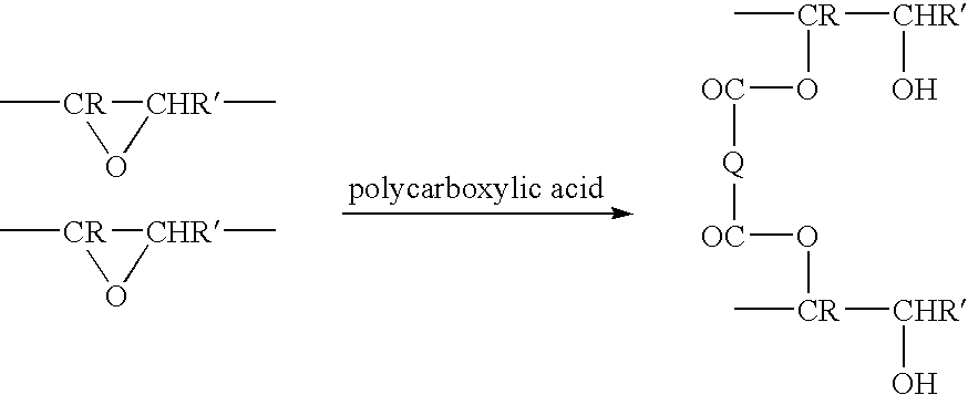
[CR]1(C)O[CHR]1C.[CR]1(C)O[CHR]1C.C[CR]([CHR]O)O[OC][Q][OC]O[CR](C)[CHR]O
